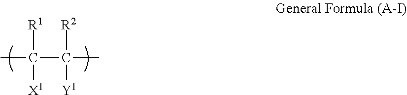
[R1]C([X1])(C)C([R2])([Y1])C
